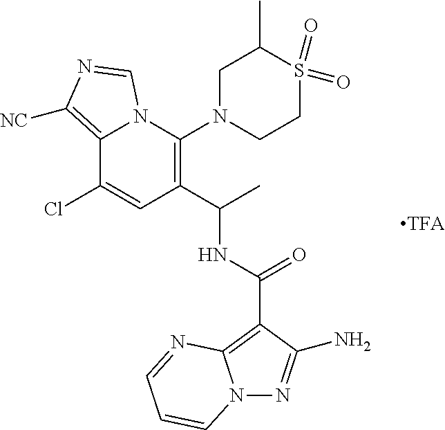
C12=C([NC])N=CN1C(N1CCS(=O)(=O)C(C)C1)=C(C(C)NC(=O)C1=C3N(N=C1N)C=CC=N3)C=C2Cl
